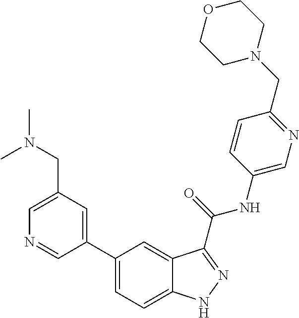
C1(CN(C)C)=CN=CC(C2=CC=C3C(=C2)C(C(NC2=CN=C(CN4CCOCC4)C=C2)=O)=NN3)=C1
